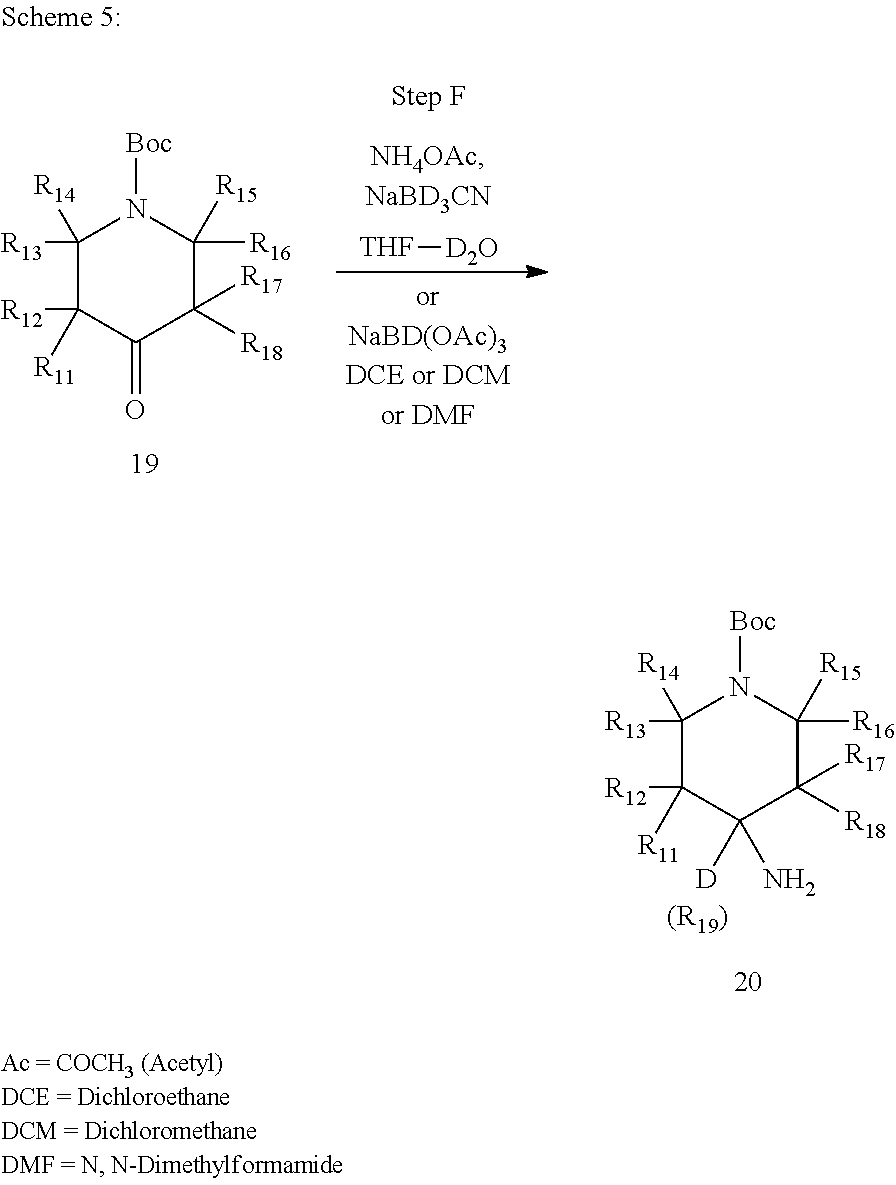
C1([R13])([R14])C([R12])([R11])C([D])(N)C([R18])([R17])C([R16])([R15])N1[Boc].[(R19)].C1([R13])([R14])C([R12])([R11])C(=O)C([R18])([R17])C([R16])([R15])N1[Boc].[THF][D2O]
